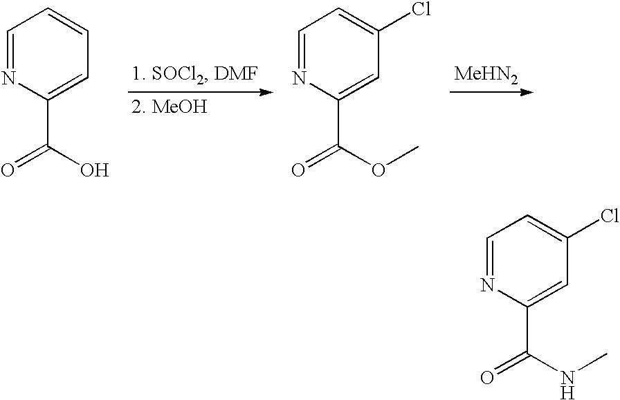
C1=NC(C(=O)O)=CC=C1.C1=NC(C(=O)OC)=CC(Cl)=C1.[MeHN2].C1=NC(C(=O)NC)=CC(Cl)=C1
